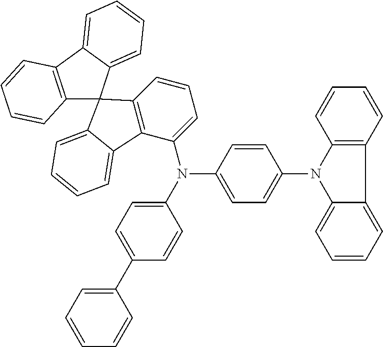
C12=C(C3=CC=CC=C3C13C1=C(C(N(C4=CC=C(N5C6=CC=CC=C6C6=C5C=CC=C6)C=C4)C4=CC=C(C5=CC=CC=C5)C=C4)=CC=C1)C1=CC=CC=C31)C=CC=C2
